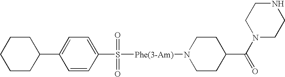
C1(C2CCCCC2)=CC=C(S([Phe(3-Am)]N2CCC(C(N3CCNCC3)=O)CC2)(=O)=O)C=C1
